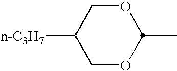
O1CC([n-C3H7])COC1C
